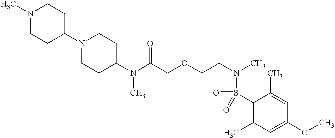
C1(S(=O)(N(CCOCC(N(C2CCN(C3CCN(C)CC3)CC2)C)=O)C)=O)=C(C)C=C(OC)C=C1C
